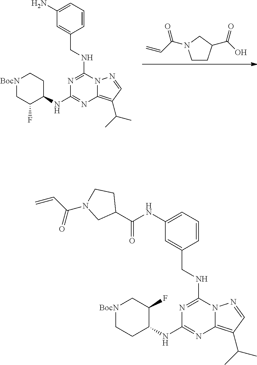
C1CC(C(O)=O)CN1C(C=C)=O.N1=C(NCC2=CC(N)=CC=C2)N2C(=C(C(C)C)C=N2)N=C1NC1CC[BocN]CC1F.N1=C(NCC2=CC(NC(C3CCN(C(C=C)=O)C3)=O)=CC=C2)N2C(=C(C(C)C)C=N2)N=C1NC1C(F)C[BocN]CC1
